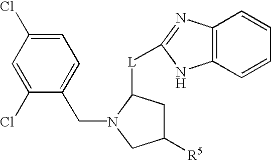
C1=C(Cl)C(CN2CC([R5])CC2[L]C2=NC3=C(N2)C=CC=C3)=CC=C1Cl
